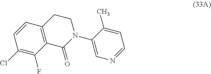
C12=C(C=CC(Cl)=C1F)CCN(C1=CN=CC=C1C)C2=O
